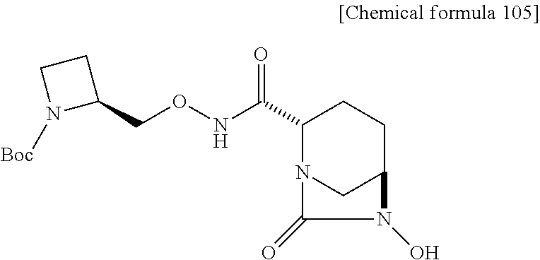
C1(C(=O)NOCC2CCN2[Boc])N2CC(CC1)N(O)C2=O
